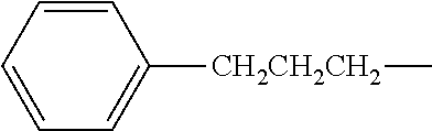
C1=CC=CC([CH2CH2CH2]C)=C1
